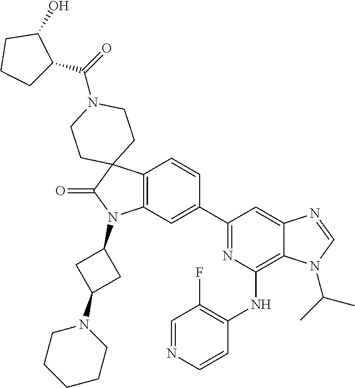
C12=C(C=C(C3=NC(NC4=C(F)C=NC=C4)=C4C(=C3)N=CN4C(C)C)C=C1)N(C1CC(N3CCCCC3)C1)C(=O)C21CCN(C(=O)C2CCCC2O)CC1
